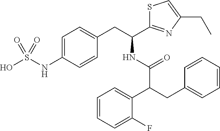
C(C(C(NC(C1=NC(CC)=CS1)CC1=CC=C(NS(O)(=O)=O)C=C1)=O)C1=CC=CC=C1F)C1=CC=CC=C1
